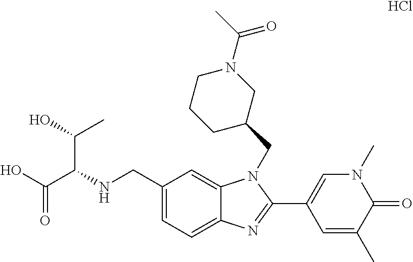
C1(CNC(C(O)=O)C(C)O)=CC=C2C(=C1)N(CC1CN(C(C)=O)CCC1)C(C1=CN(C)C(=O)C(C)=C1)=N2.Cl
